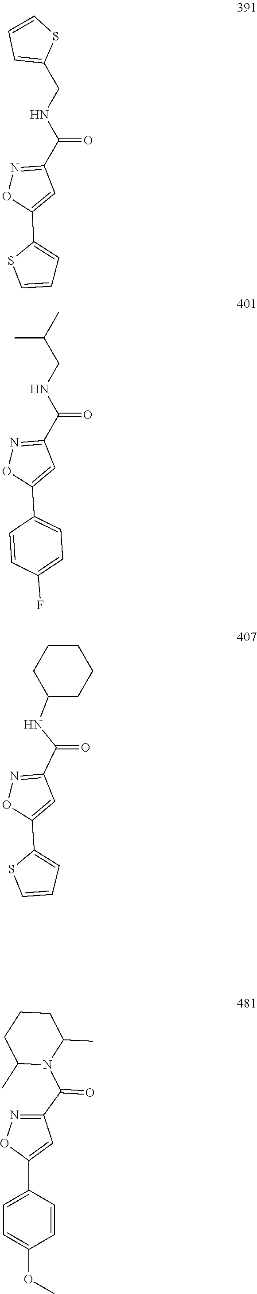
C1(C2=CC(C(N3C(C)CCCC3C)=O)=NO2)=CC=C(OC)C=C1.C1(C2=CC=CS2)=CC(C(NCC2=CC=CS2)=O)=NO1.C1(C2=CC=C(F)C=C2)=CC(C(NCC(C)C)=O)=NO1.C1(C2=CC=CS2)=CC(C(NC2CCCCC2)=O)=NO1
